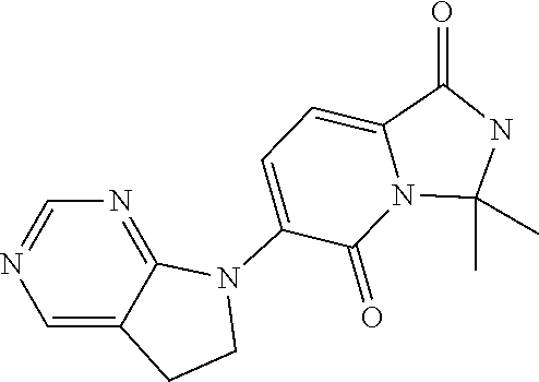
C1(=O)N2C(=CC=C1N1C3=NC=NC=C3CC1)C(=O)NC2(C)C
